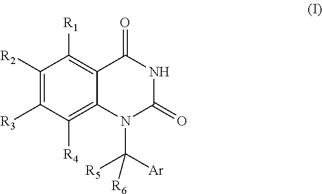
C1([R2])=C([R3])C([R4])=C2C(=C1[R1])C(=O)NC(=O)N2C([Ar])([R5])[R6]
